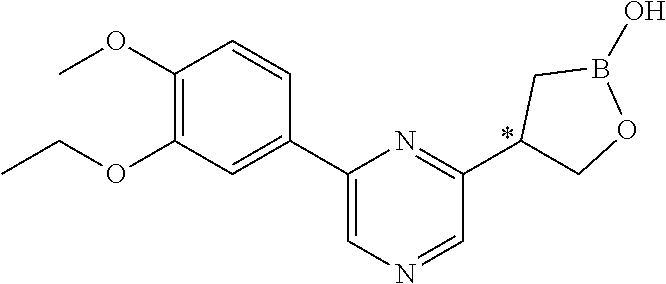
C1(OC)=C(OCC)C=C(C2=CN=CC(C3COB(O)C3)=N2)C=C1
